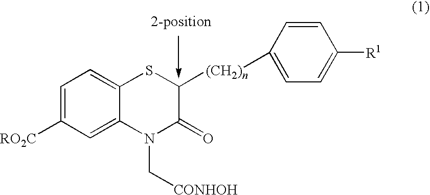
C1=C([RO2C])C=C2C(=C1)SC([(CH2)n]C1=CC=C([R1])C=C1)C(=O)N2C[CONHOH]
